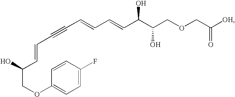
C(COC1=CC=C(F)C=C1)(C=CC#CC=CC=CC(C(COCC([OH])=O)O)O)O
